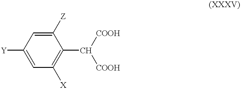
C1([Z])=CC([Y])=CC([X])=C1C([COOH])[COOH]
